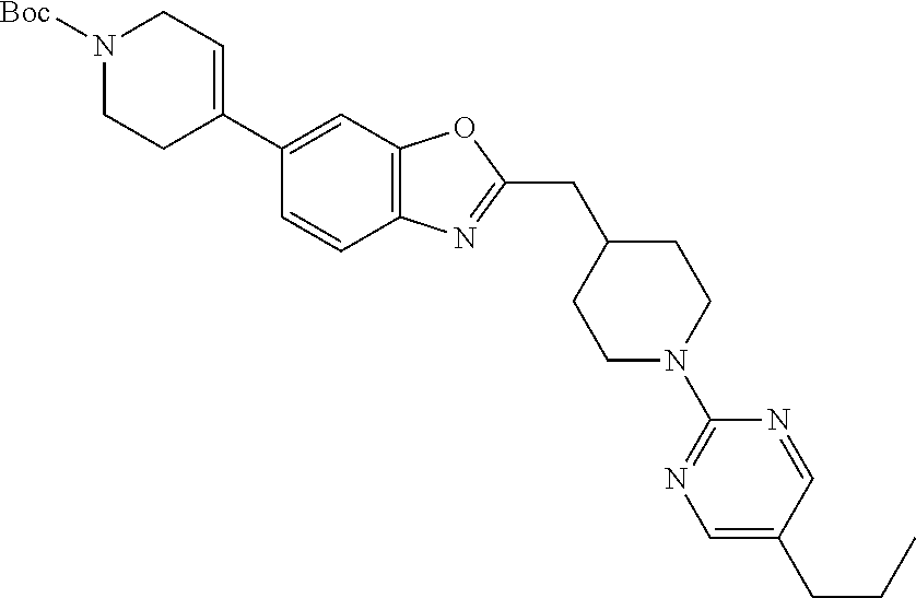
C1(C2=CCN([Boc])CC2)=CC2=C(C=C1)N=C(CC1CCN(C3=NC=C(CCC)C=N3)CC1)O2
